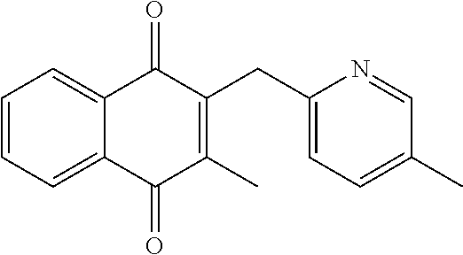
C1=CC=C2C(=C1)C(=O)C(CC1=CC=C(C)C=N1)=C(C)C2=O
